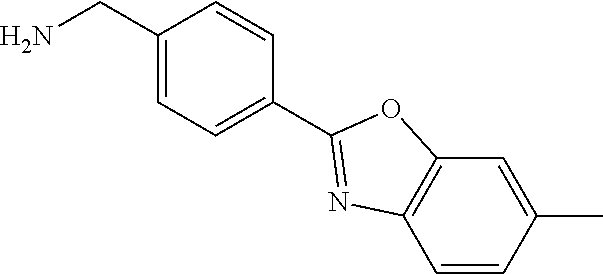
C1(CN)=CC=C(C2=NC3=C(O2)C=C(C)C=C3)C=C1
